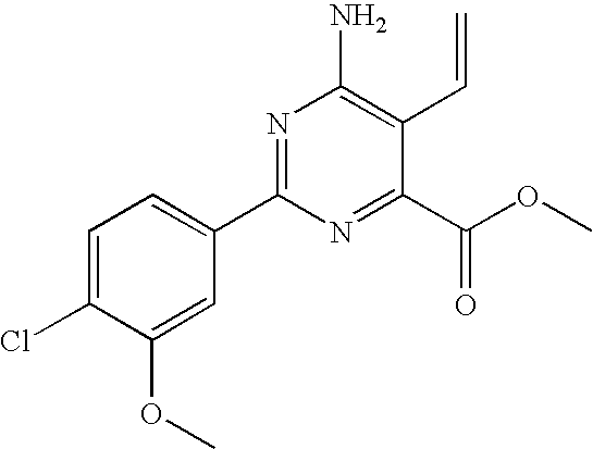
C1=C(Cl)C(OC)=CC(C2=NC(N)=C(C=C)C(C(OC)=O)=N2)=C1
